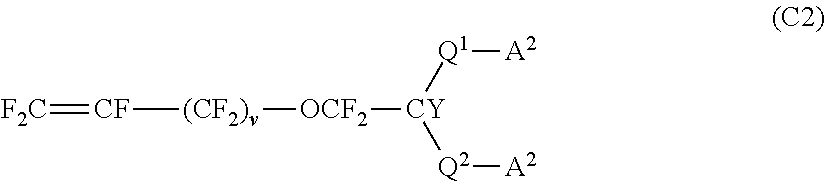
[F2C]=[CF][(CF2)v][OCF2][CY]([Q1][A2])[Q2][A2]
